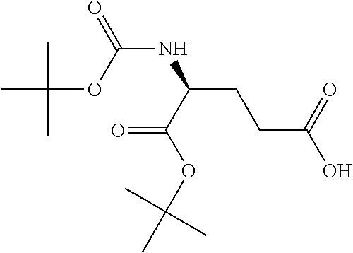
C(NC(C(OC(C)(C)C)=O)CCC(O)=O)(=O)OC(C)(C)C
